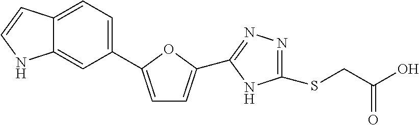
C1=C(C2=CC=C3C(=C2)NC=C3)OC(C2=NN=C(SCC(O)=O)N2)=C1
